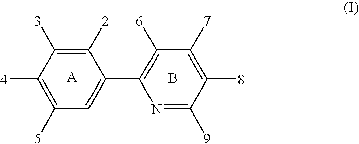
C1([4])=C([5])C=C(C2=C([6])C([7])=C([8])C([9])=N2)C([2])=C1[3].B
